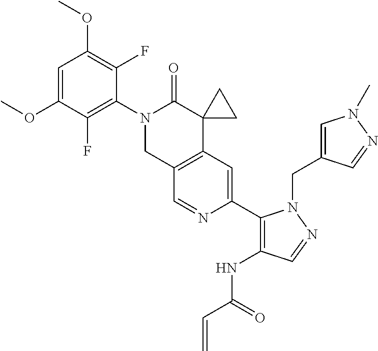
C1=C(OC)C(F)=C(N2CC3=C(C4(C2=O)CC4)C=C(C2=C(NC(=O)C=C)C=NN2CC2=CN(C)N=C2)N=C3)C(F)=C1OC
